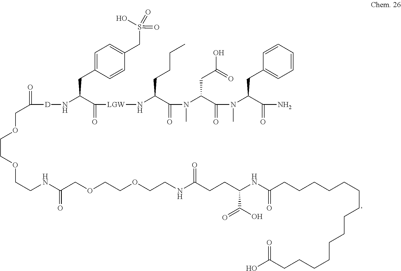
C1=C(CC(C(=O)[LGW]NC(C(N(C(C(=O)N(C(C(=O)N)CC2=CC=CC=C2)C)CC(=O)O)C)=O)CCCC)N[D]C(=O)COCCOCCNC(=O)COCCOCCNC(CCC(NC(=O)CCCCCCCCCCCCCCC(O)=O)C(O)=O)=O)C=CC(CS(=O)(=O)O)=C1
